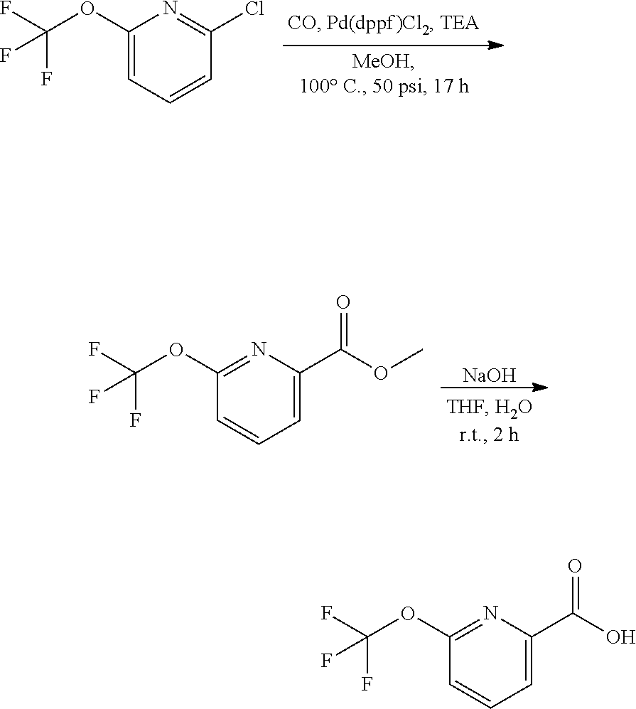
C1(OC(F)(F)F)=CC=CC(Cl)=N1.[NaOH].C1=C(C(OC)=O)N=C(OC(F)(F)F)C=C1.C1=C(C(O)=O)N=C(OC(F)(F)F)C=C1
